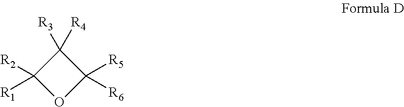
C1([R5])([R6])C([R3])([R4])C([R2])([R1])O1
